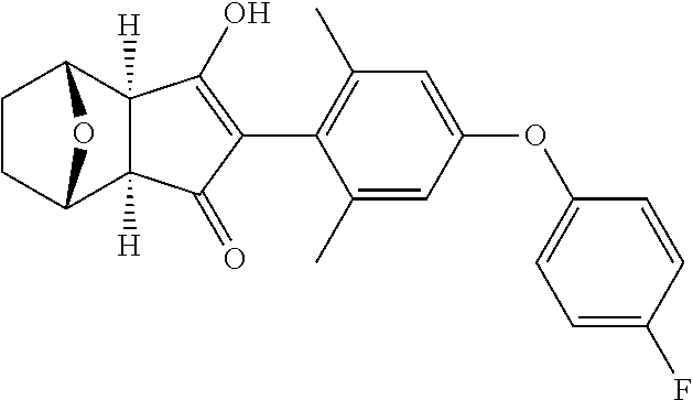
C1CC2C3([H])C([H])(C1O2)C(O)=C(C1=C(C)C=C(OC2=CC=C(F)C=C2)C=C1C)C3=O
